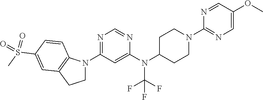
C1C(N(C2=CC(N3CCC4=C3C=CC(S(=O)(C)=O)=C4)=NC=N2)C(F)(F)F)CCN(C2=NC=C(OC)C=N2)C1
